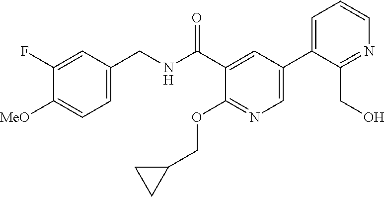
C1=C(CNC(C2=CC(C3=CC=CN=C3CO)=CN=C2OCC2CC2)=O)C=C(F)C([MeO])=C1
